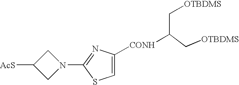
C1N(C2=NC([CONH]C(C[OTBDMS])C[OTBDMS])=CS2)CC1[AcS]
